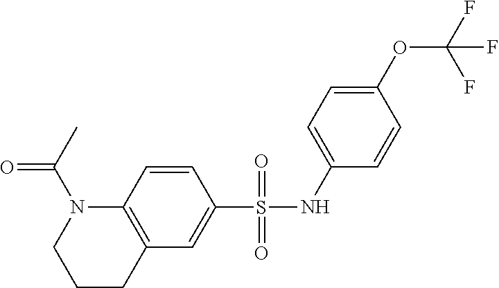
C12=C(C=C(S(NC3=CC=C(OC(F)(F)F)C=C3)(=O)=O)C=C1)CCCN2C(C)=O
